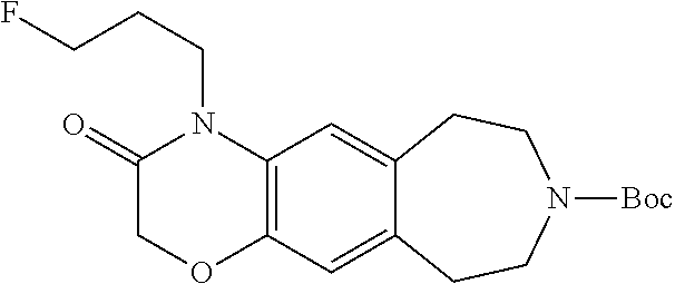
C12=C(C=C3C(=C1)CCN([Boc])CC3)N(CCCF)C(=O)CO2
